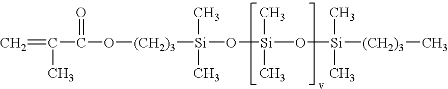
C=C(C)C(O[(CH2)3][Si](C)(C)O[Si](C)(C)O[Si](C)(C)[(CH2)3]C)=O
